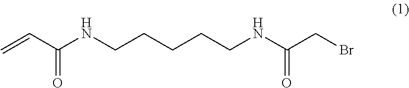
C(=O)(C=C)NCCCCCNC(CBr)=O
